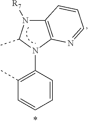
C1(C)=C(N2C3=C(N([R7])C2C)C=CC=N3)C=CC=C1
